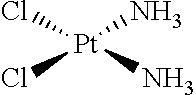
[Pt](Cl)(N)(Cl)N
